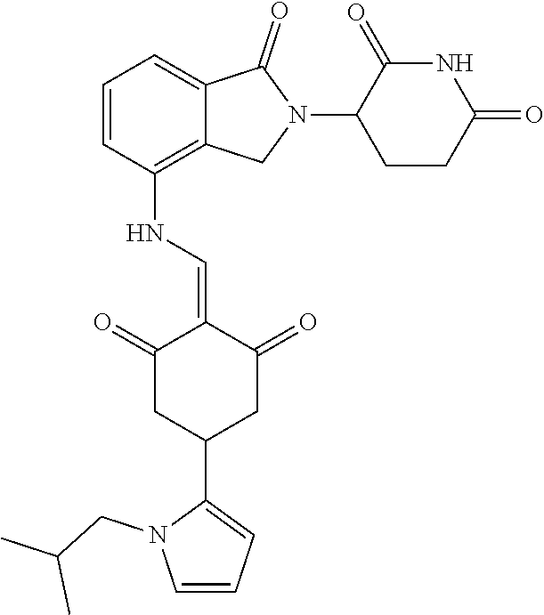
N(C1=C2C(=CC=C1)C(=O)N(C1CCC(=O)NC1=O)C2)C=C1C(=O)CC(C2=CC=CN2CC(C)C)CC1=O
